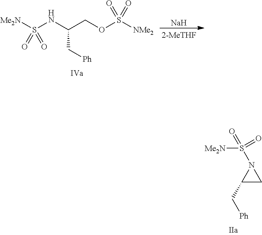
C1(C[Ph])CN1S(=O)([Me2N])=O.[Me2N]S(NC(COS([NMe2])(=O)=O)C[Ph])(=O)=O.[Na]
